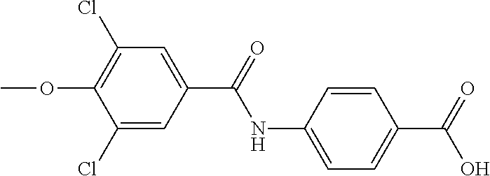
C1=C(NC(=O)C2=CC(Cl)=C(OC)C(Cl)=C2)C=CC(C(=O)O)=C1
